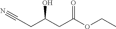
C(C(CC#N)O)C(OCC)=O
